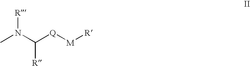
CN(C([Q][M][R])[R])[R]
